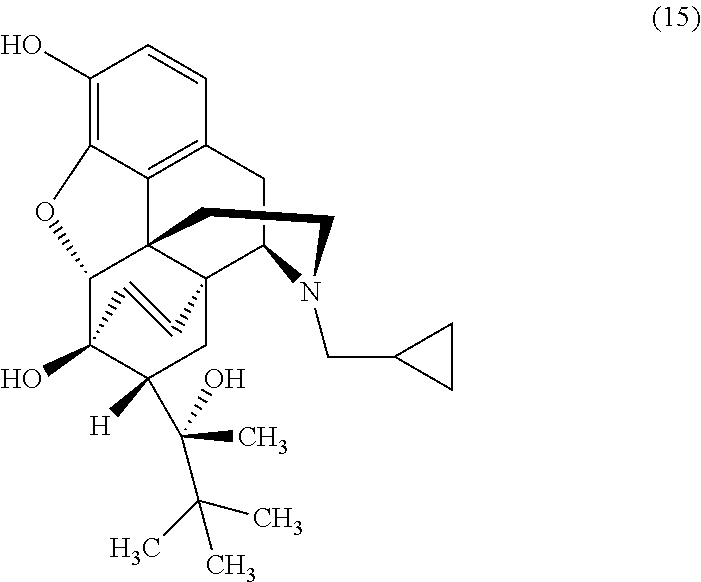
C1(O)=C2C3=C(C=C1)CC1C45C3(C(C(O)(C([H])(C(C(C)(C)C)(C)O)C4)C=C5)O2)CCN1CC1CC1
